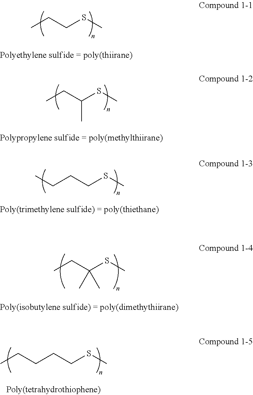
CCCSC.CCCCSC.CCC(SC)(C)C.CCCCCSC.CCC(SC)C
